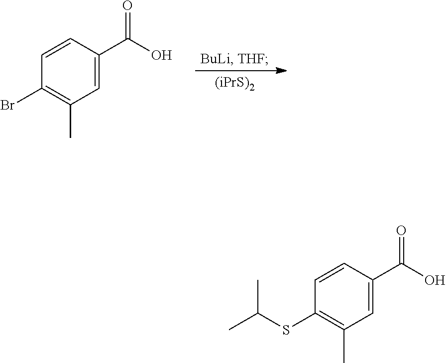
C1=CC(C(O)=O)=CC(C)=C1SC(C)C.C1=CC(C(O)=O)=CC(C)=C1Br.[(iPrS)2]
